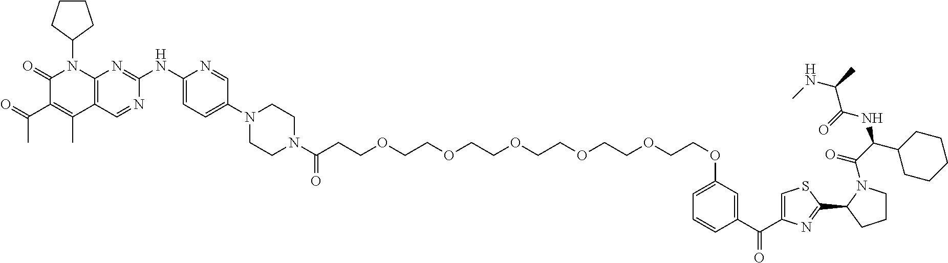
C1(=O)C(C(C)=O)=C(C)C2=C(N1C1CCCC1)N=C(NC1=CC=C(N3CCN(C(CCOCCOCCOCCOCCOCCOC4=CC=CC(C(C5=CSC(C6CCCN6C(=O)C(NC(=O)C(NC)C)C6CCCCC6)=N5)=O)=C4)=O)CC3)C=N1)N=C2
